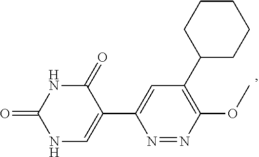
C1=C(C2=CNC(=O)NC2=O)N=NC(OC)=C1C1CCCCC1
